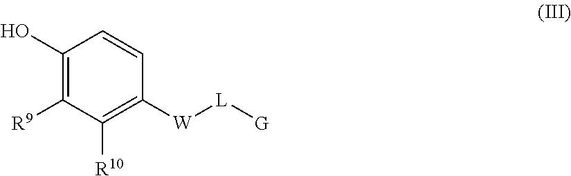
C1(O)=C([R9])C([R10])=C([W][L][G])C=C1
